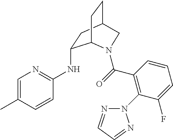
CC1=CN=C(NC2CC3CCC2N(C(=O)C2=C(N4N=CC=N4)C(F)=CC=C2)C3)C=C1
